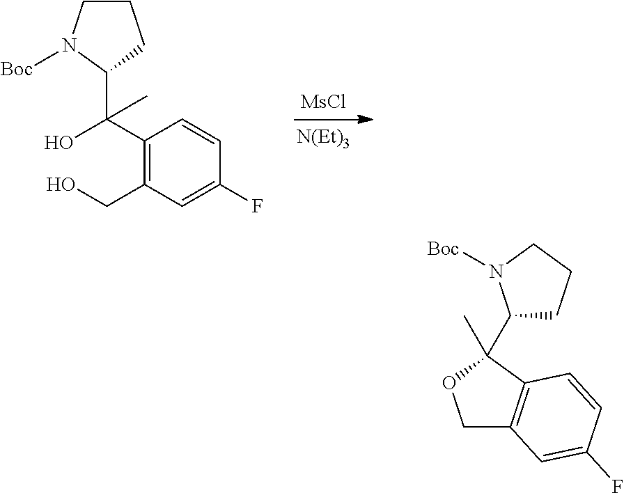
[MsCl].[N(Et)3].C1(C(C2CCCN2[Boc])(O)C)=C(CO)C=C(F)C=C1.C1(C2(C)C3=C(CO2)C=C(F)C=C3)CCCN1[Boc]
